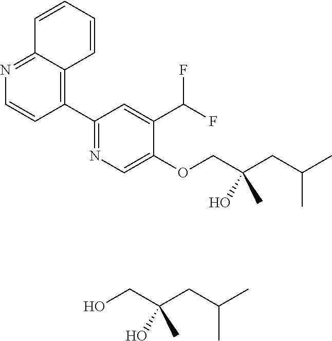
N1=C2C(=C(C3=NC=C(OCC(CC(C)C)(C)O)C(C(F)F)=C3)C=C1)C=CC=C2.OCC(CC(C)C)(O)C
